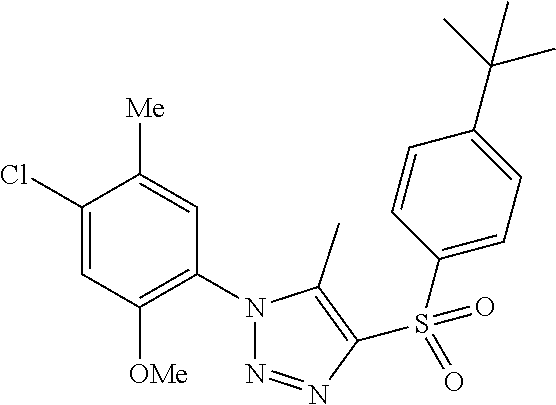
C1(Cl)=CC([OMe])=C(N2N=NC(S(C3=CC=C(C(C)(C)C)C=C3)(=O)=O)=C2C)C=C1[Me]
